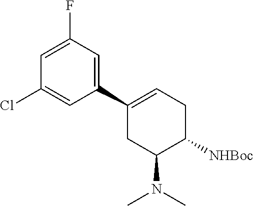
[NHBoc]C1CC=C(C2=CC(F)=CC(Cl)=C2)CC1N(C)C
